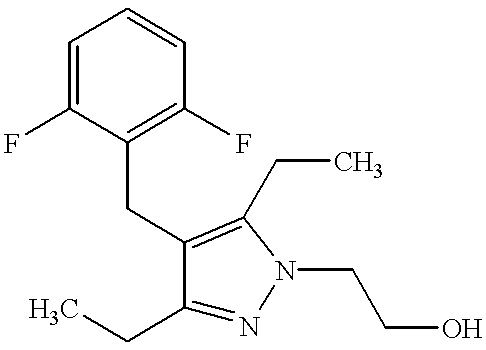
C1(CC)=NN(CCO)C(CC)=C1CC1=C(F)C=CC=C1F
